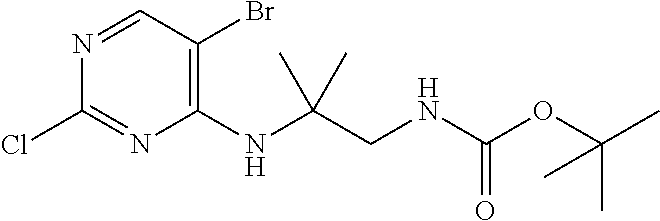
C1(NC(CNC(=O)OC(C)(C)C)(C)C)=C(Br)C=NC(Cl)=N1
